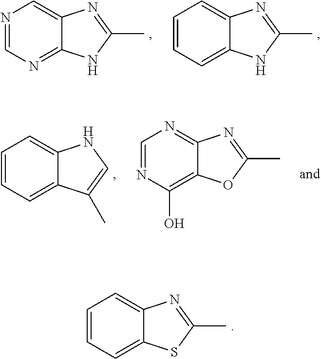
N1=CN=C2C(=C1)N=C(C)N2.C1=CC=C2C(=C1)N=C(C)N2.C1=CC=C2C(=C1)NC=C2C.C1=NC(O)=C2C(=N1)N=C(C)O2.C1=CC=C2C(=C1)N=C(C)S2
